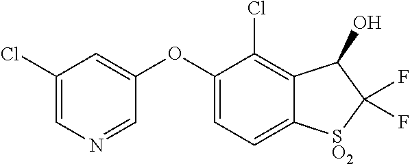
O(C1=CC(Cl)=CN=C1)C1=CC=C2C(=C1Cl)C(O)C(F)(F)[SO2]2
